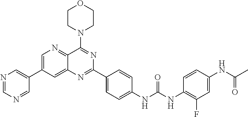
N1=CN=CC(C2=CN=C3C(=C2)N=C(C2=CC=C(NC(NC4=C(F)C=C(NC(C)=O)C=C4)=O)C=C2)N=C3N2CCOCC2)=C1
